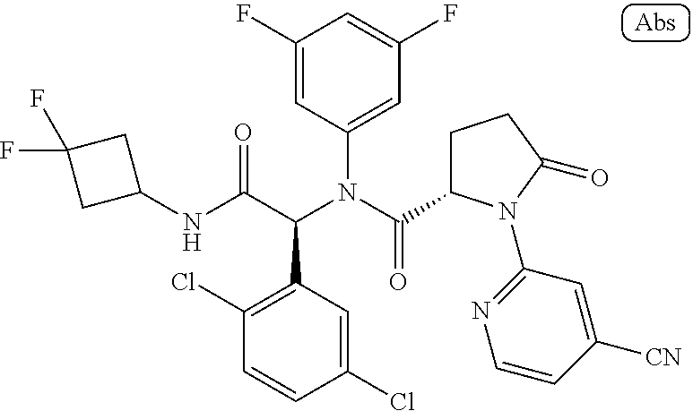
C1(NC(C(N(C(=O)C2CCC(=O)N2C2=NC=CC([CN])=C2)C2=CC(F)=CC(F)=C2)C2=C(Cl)C=CC(Cl)=C2)=O)CC(F)(F)C1
